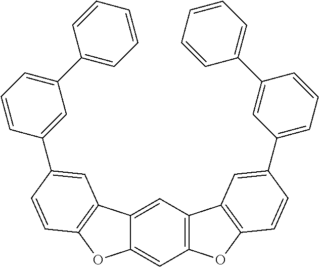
C12=CC3=C(C=C1OC1=C2C=C(C2=CC(C4=CC=CC=C4)=CC=C2)C=C1)OC1=C3C=C(C2=CC=CC(C3=CC=CC=C3)=C2)C=C1
